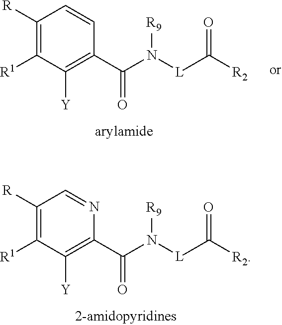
C1([R])=C([R1])C([Y])=C(C(N([L]C([R2])=O)[R9])=O)C=C1.C1([R])=C([R1])C([Y])=C(C(N([L]C([R2])=O)[R9])=O)N=C1
